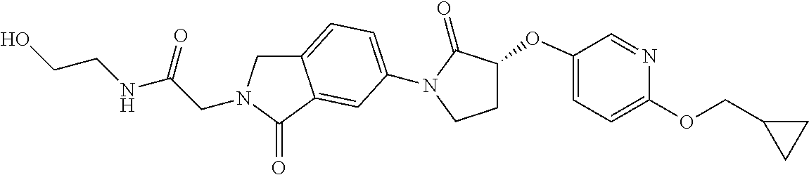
C(CN1CC2=CC=C(N3C(=O)C(OC4=CC=C(OCC5CC5)N=C4)CC3)C=C2C1=O)(=O)NCCO
